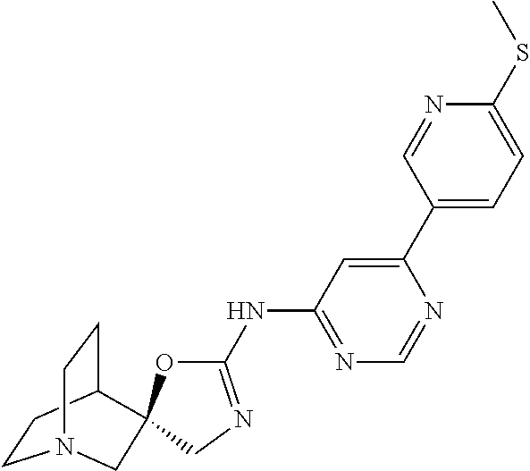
C1CC2CCN1CC21OC(NC2=NC=NC(C3=CC=C(SC)N=C3)=C2)=NC1
